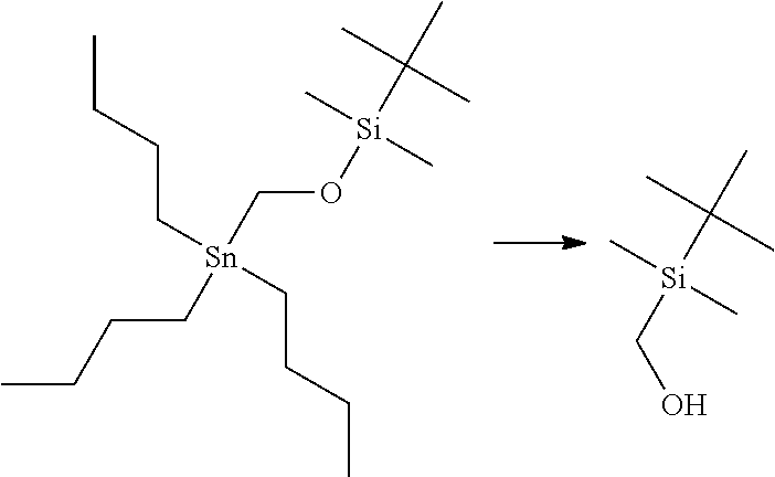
CCCC[Sn](CO[Si](C(C)(C)C)(C)C)(CCCC)CCCC.C([Si](C(C)(C)C)(C)C)O
